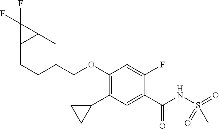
C1(C2CC2)=C(OCC2CC3C(CC2)C3(F)F)C=C(F)C(C(NS(C)(=O)=O)=O)=C1
